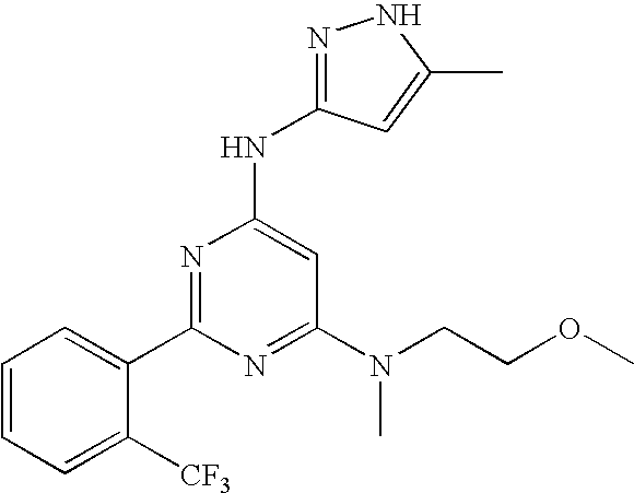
C1=CC=C([CF3])C(C2=NC(NC3=NNC(C)=C3)=CC(N(C)CCOC)=N2)=C1
